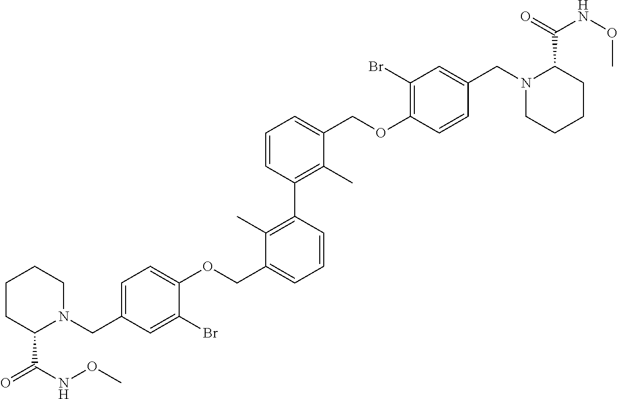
C(C1=CC=C(OCC2=CC=CC(C3=C(C)C(COC4=C(Br)C=C(CN5CCCCC5C(NOC)=O)C=C4)=CC=C3)=C2C)C(Br)=C1)N1CCCCC1C(NOC)=O
